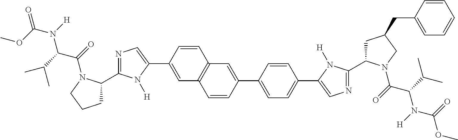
COC(N([H])C(C(C)C)C(=O)N1C(C2=NC=C(C3=CC4=C(C=C3)C=C(C3=CC=C(C5=CN=C(C6CC(CC7=CC=CC=C7)CN6C(C(N(C(OC)=O)[H])C(C)C)=O)N5[H])C=C3)C=C4)N2[H])CCC1)=O
